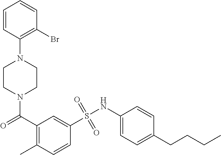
N1(C(C2=C(C)C=CC(S(NC3=CC=C(CCCC)C=C3)(=O)=O)=C2)=O)CCN(C2=C(Br)C=CC=C2)CC1
